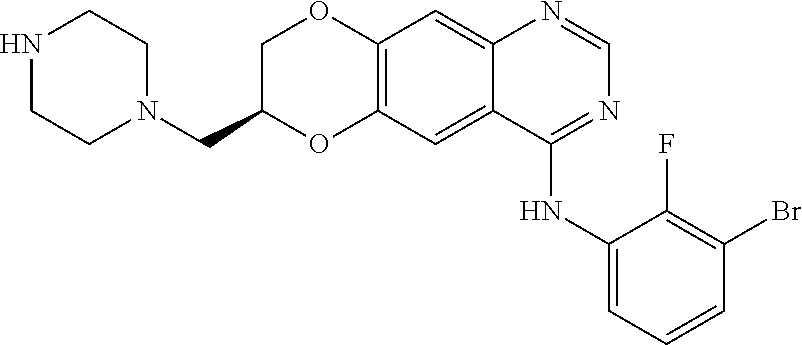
C12=C(C=C3C(=C1)N=CN=C3NC1=CC=CC(Br)=C1F)OC(CN1CCNCC1)CO2
